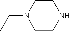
C1CNCCN1CC
